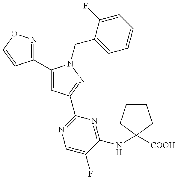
C1(C2=CC(C3=NC=C(F)C(NC4([COOH])CCCC4)=N3)=NN2CC2=CC=CC=C2F)=NOC=C1
